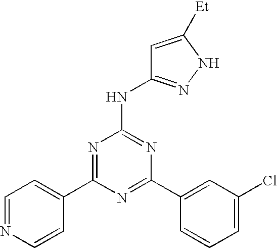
N1=C(C2=CC(Cl)=CC=C2)N=C(NC2=NNC([Et])=C2)N=C1C1=CC=NC=C1
